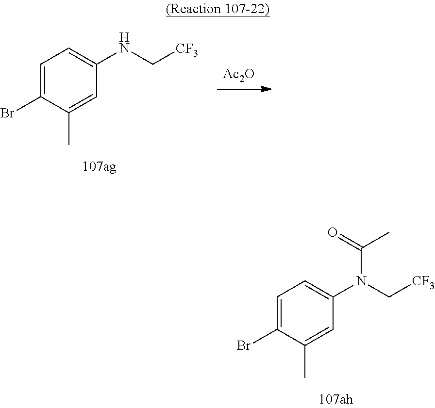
C1=C(Br)C(C)=CC(N(C[CF3])C(=O)C)=C1.[Ac2O].C1=C(Br)C(C)=CC(NC[CF3])=C1
